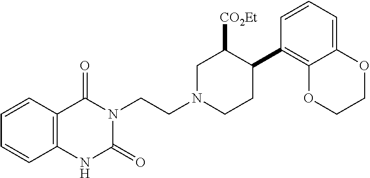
C12=C(C=CC=C1)C(=O)N(CCN1CC([CO2Et])C(C3=C4C(=CC=C3)OCCO4)CC1)C(=O)N2
